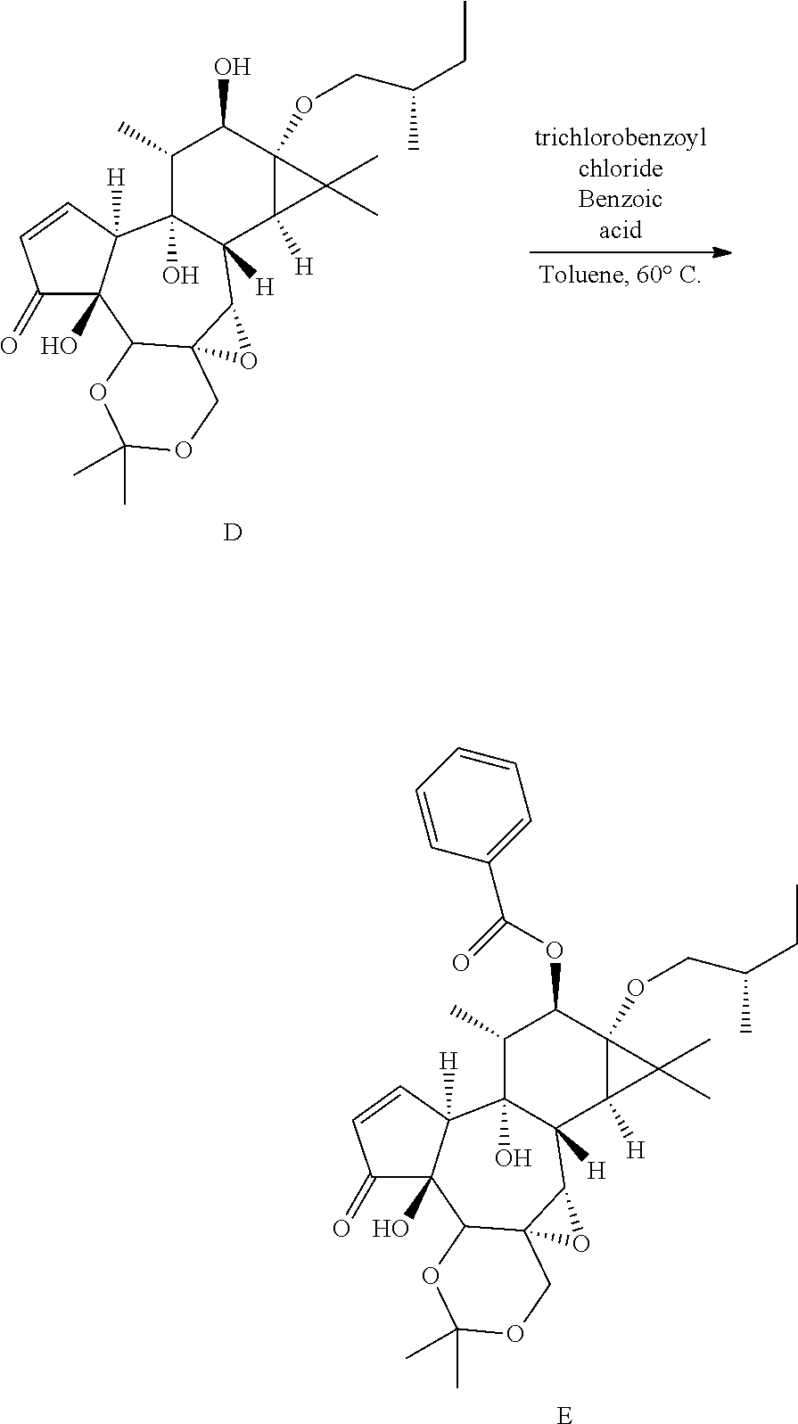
C1(C)C2(O)C([H])(C3([H])C(OCC(CC)C)(C1O)C3(C)C)C1C3(C(C4(O)C2([H])C=CC4=O)OC(C)(C)OC3)O1.[D].C1(C)C2(O)C([H])(C3([H])C(OCC(CC)C)(C1OC(C1=CC=CC=C1)=O)C3(C)C)C1C3(C(C4(O)C2([H])C=CC4=O)OC(C)(C)OC3)O1.[E]
